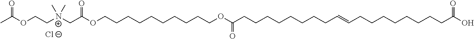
[Cl-].CC(OCC[N+](CC(OCCCCCCCCCCOC(CCCCCCCCC=CCCCCCCCCC(O)=O)=O)=O)(C)C)=O
